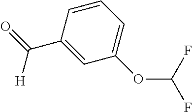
C1=CC(C(=O)[H])=CC(OC(F)F)=C1
